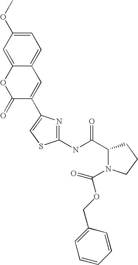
C1(NC(C2N(C(OCC3=CC=CC=C3)=O)CCC2)=O)=NC(C2=CC3=CC=C(OC)C=C3OC2=O)=CS1
